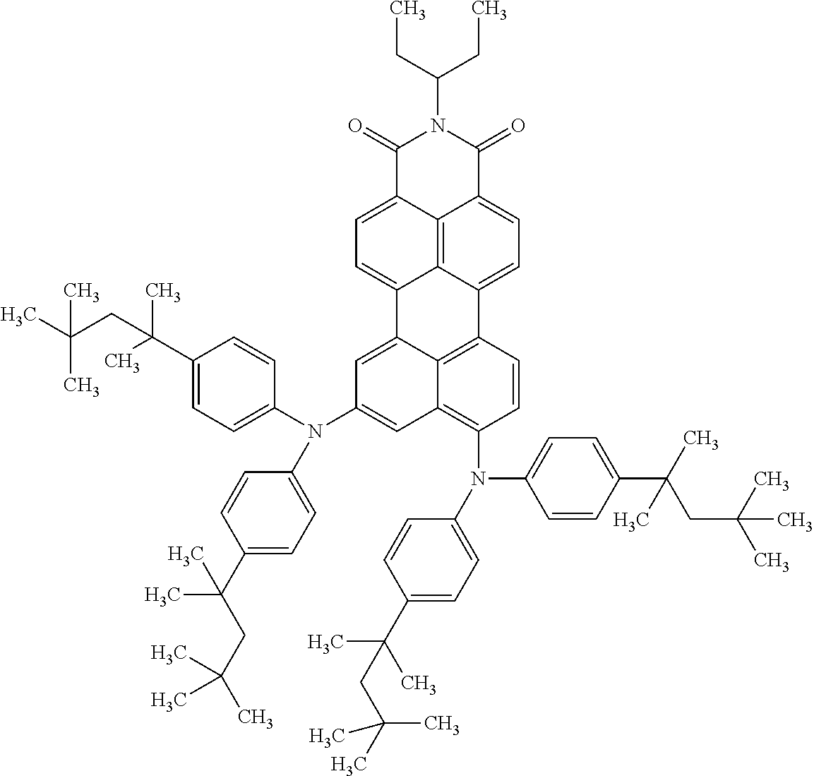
C1(=O)C2=CC=C3C4=C2C(=CC=C4C2=C4C3=CC(N(C3=CC=C(C(C)(C)CC(C)(C)C)C=C3)C3=CC=C(C(C)(CC(C)(C)C)C)C=C3)=CC4=C(N(C3=CC=C(C(CC(C)(C)C)(C)C)C=C3)C3=CC=C(C(C)(C)CC(C)(C)C)C=C3)C=C2)C(=O)N1C(CC)CC
